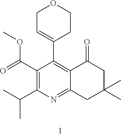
C1(C(=O)OC)=C(C(C)C)N=C2C(=C1C1=CCOCC1)C(=O)CC(C)(C)C2
